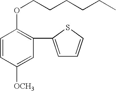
C1=CC([OCH3])=CC(C2=CC=CS2)=C1OCCCCCC
